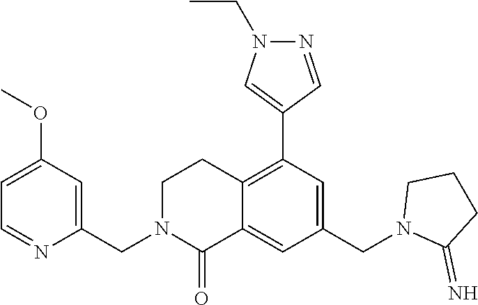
C1(OC)=CC=NC(CN2C(=O)C3=CC(CN4C(=N)CCC4)=CC(C4=CN(CC)N=C4)=C3CC2)=C1
